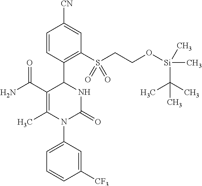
C1=CC(C2C(C(N)=O)=C(C)N(C3=CC=CC([CF3])=C3)C(=O)N2)=C(S(CCO[Si](C)(C)C(C)(C)C)(=O)=O)C=C1[CN]
